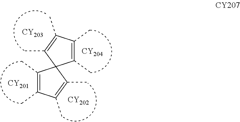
C1(C)=C(C)C(C)=C(C)C12C(C)=C(C)C(C)=C2C.[CY201].[CY202].[CY203].[CY204]
